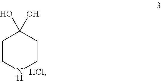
C1CNCCC1(O)O
